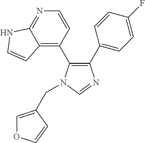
C1(C2=CC=C(F)C=C2)=C(C2=C3C(=NC=C2)NC=C3)N(CC2=COC=C2)C=N1
